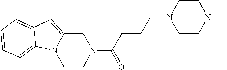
C1CN(C(CCCN2CCN(C)CC2)=O)CC2=CC3=CC=CC=C3N12
